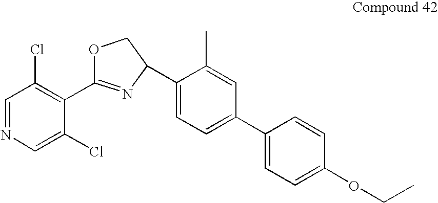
C1=NC=C(Cl)C(C2=NC(C3=CC=C(C4=CC=C(OCC)C=C4)C=C3C)CO2)=C1Cl
